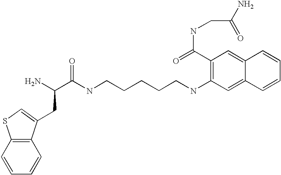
NC(C(NCCCCCNC1=C(C(=O)NCC(=O)N)C=C2C(=C1)C=CC=C2)=O)CC1=CSC2=C1C=CC=C2
